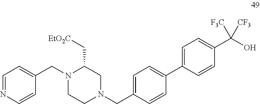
C1=NC=CC(CN2CCN(CC3=CC=C(C4=CC=C(C(O)([CF3])[F3C])C=C4)C=C3)CC2C[EtO2C])=C1
